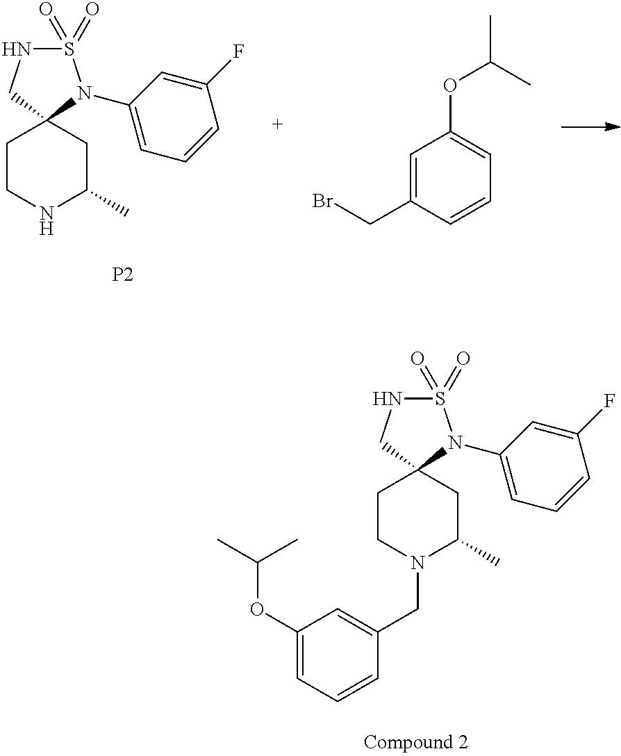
S1(=O)(=O)NCC2(N1C1=CC=CC(F)=C1)CCNC(C)C2.[P2].C1=C(CBr)C=CC=C1OC(C)C.S1(=O)(=O)NCC2(N1C1=CC=CC(F)=C1)CCN(CC1=CC(OC(C)C)=CC=C1)C(C)C2
